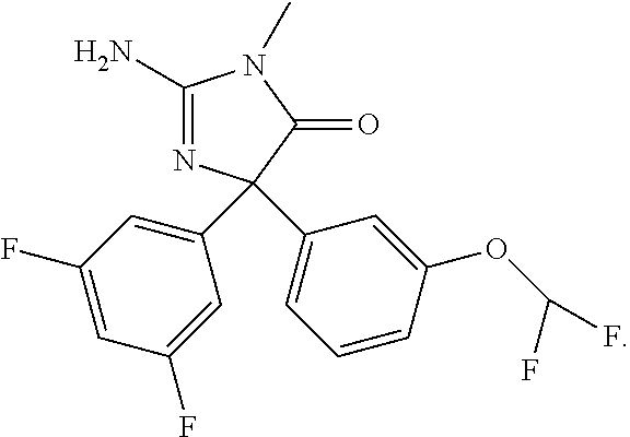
C1=C(C2(C3=CC(F)=CC(F)=C3)N=C(N)N(C)C2=O)C=C(OC(F)F)C=C1
